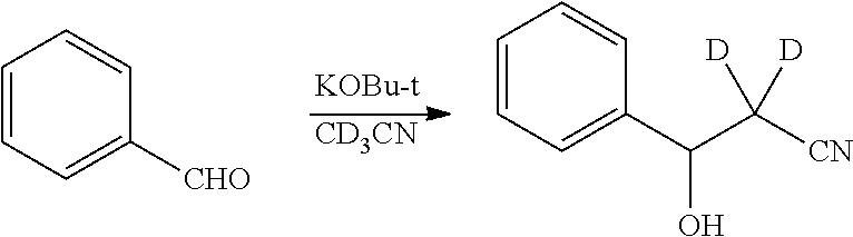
C1=CC=C([CHO])C=C1.[CD3CN].C1=CC=C(C(C([CN])([D])[D])O)C=C1
